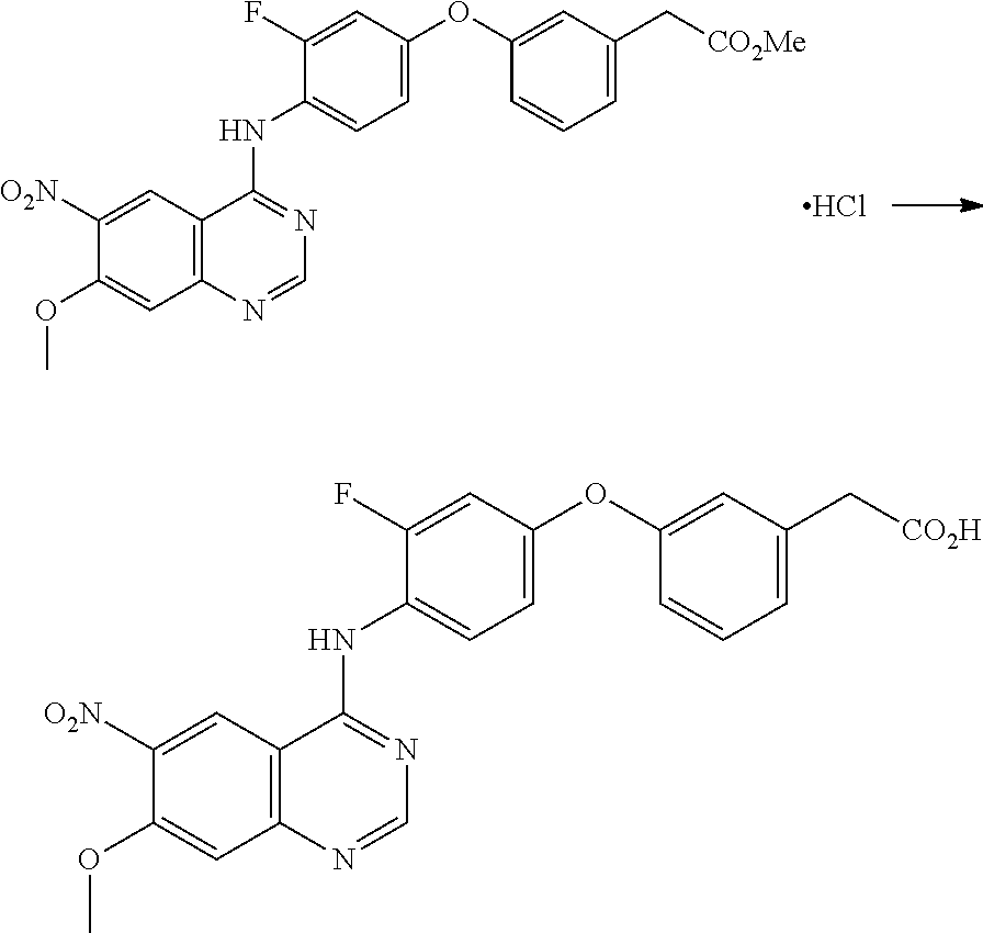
C1=C(OC2=CC(C[CO2Me])=CC=C2)C=C(F)C(NC2=NC=NC3=C2C=C([O2N])C(OC)=C3)=C1.Cl.C1=C(OC2=CC(C[CO2H])=CC=C2)C=C(F)C(NC2=NC=NC3=C2C=C([O2N])C(OC)=C3)=C1
